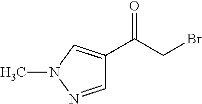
C1=NN(C)C=C1C(CBr)=O
